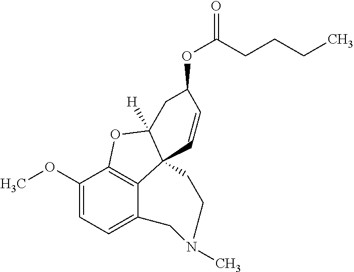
C1(OC)=CC=C2C3=C1OC1([H])C3(C=CC(OC(=O)CCCC)C1)CCN(C)C2
